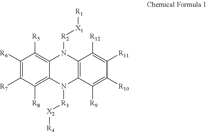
C1([R6])=C([R7])C([R8])=C2C(=C1[R5])N([R2][X1][R1])C1=C(N2[R3][X2][R4])C([R9])=C([R10])C([R11])=C1[R12]
